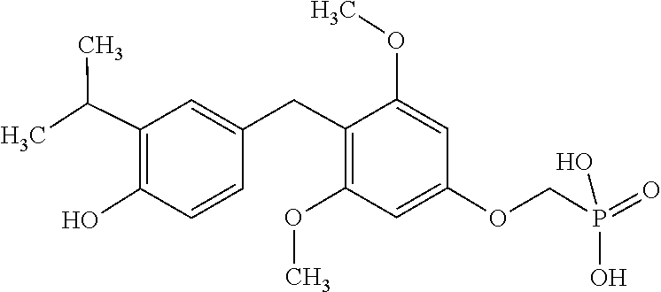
O(C)C1=CC(OCP(=O)(O)O)=CC(OC)=C1CC1=CC(C(C)C)=C(O)C=C1
